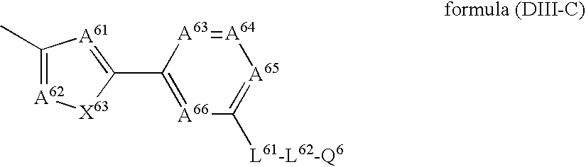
C1(C)=[A62][X63]C(C2=[A66]C([L61-L62-Q6])=[A65][A64]=[A63]2)=[A61]1
